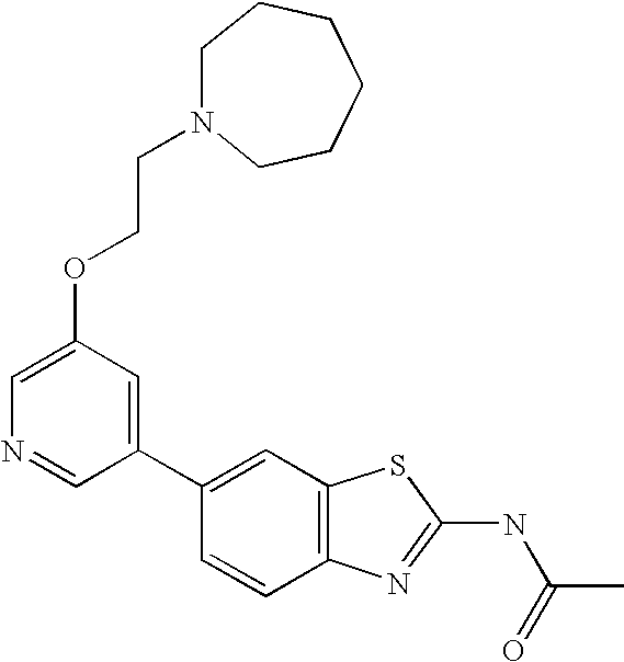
C1(C2=CC3=C(C=C2)N=C(NC(=O)C)S3)=CC(OCCN2CCCCCC2)=CN=C1
